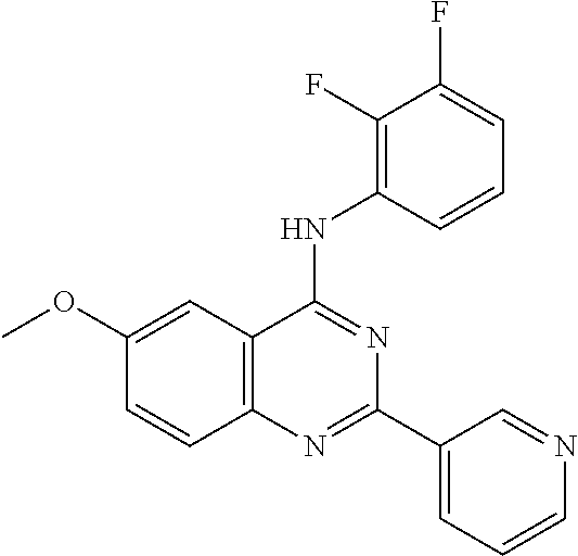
C1(OC)=CC2=C(C=C1)N=C(C1=CC=CN=C1)N=C2NC1=C(F)C(F)=CC=C1
